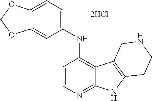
C1=CN=C2C(=C1NC1=CC=C3C(=C1)OCO3)C1=C(N2)CCNC1
